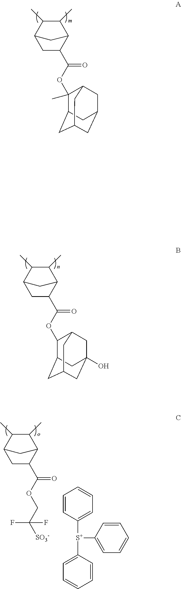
C1(C)C(C)C2CC(C(=O)OC3(C)C4CC5CC(CC3C5)C4)C1C2.C1(C)C(C)C2CC(C(=O)OC3C4CC5CC(O)(CC3C5)C4)C1C2.C1(C)C(C)C2CC(C(=O)OCC(F)([SO3-])F)C1C2.C1=CC([S+](C2=CC=CC=C2)C2=CC=CC=C2)=CC=C1
